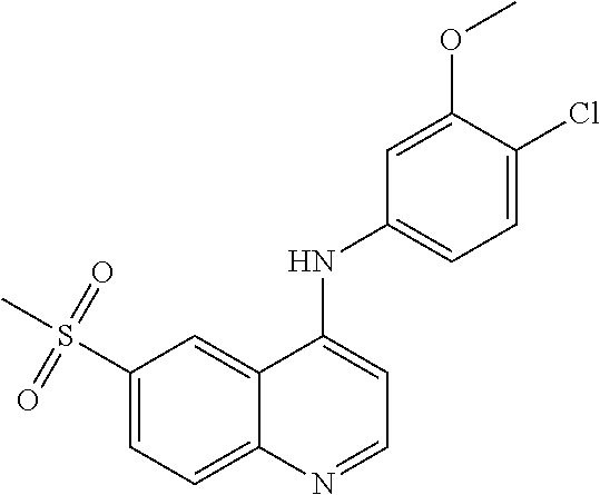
S(C1=CC=C2C(=C1)C(NC1=CC=C(Cl)C(OC)=C1)=CC=N2)(C)(=O)=O
